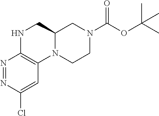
N1=NC(Cl)=CC2=C1NCC1N2CCN(C(OC(C)(C)C)=O)C1
